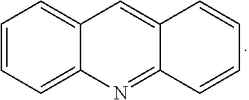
C12=CC=CC=C1N=C1C(=C2)C=CC=C1
